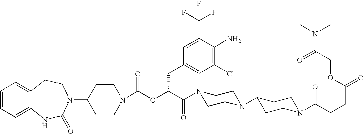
C1(N2C(=O)NC3=CC=CC=C3CC2)CCN(C(OC(C(=O)N2CCN(C3CCN(C(CCC(=O)OCC(N(C)C)=O)=O)CC3)CC2)CC2=CC(Cl)=C(N)C(C(F)(F)F)=C2)=O)CC1
